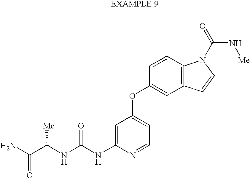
C1=C(NC(NC(C(N)=O)[Me])=O)N=CC=C1OC1=CC2=C(C=C1)N(C(N[Me])=O)C=C2
